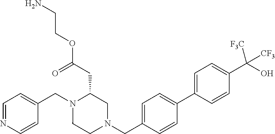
C1=NC=CC(CN2CCN(CC3=CC=C(C4=CC=C(C(O)([CF3])[CF3])C=C4)C=C3)CC2CC(OCCN)=O)=C1
